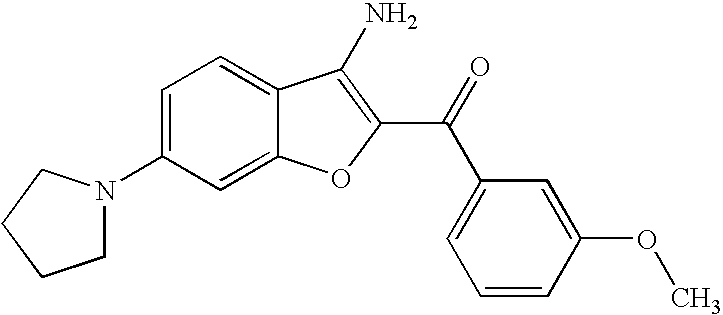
C1(N2CCCC2)=CC=C2C(=C1)OC(C(C1=CC=CC(OC)=C1)=O)=C2N
